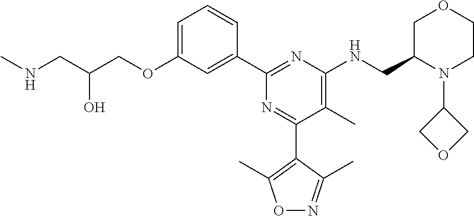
C1=C(OCC(CNC)O)C=C(C2=NC(NCC3N(C4COC4)CCOC3)=C(C)C(C3=C(C)ON=C3C)=N2)C=C1
